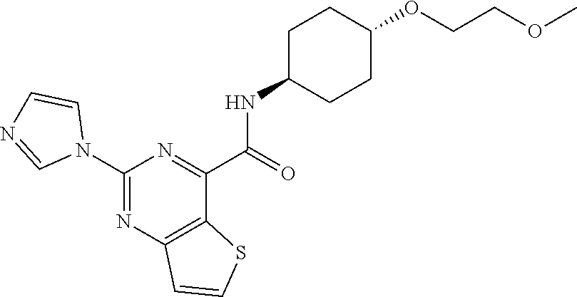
C(COC1CCC(NC(C2=NC(N3C=NC=C3)=NC3=C2SC=C3)=O)CC1)OC
